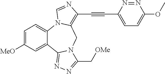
C1=C([MeO])C=C2C(=C1)N1C(=C(C#CC3=CC=C(OC)N=N3)N=C1)CN1C2=NN=C1C[OMe]
